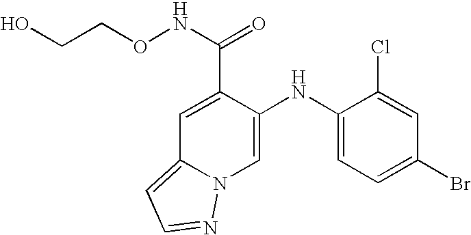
C1=C(NC2=CC=C(Br)C=C2Cl)C(C(NOCCO)=O)=CC2=CC=NN12
